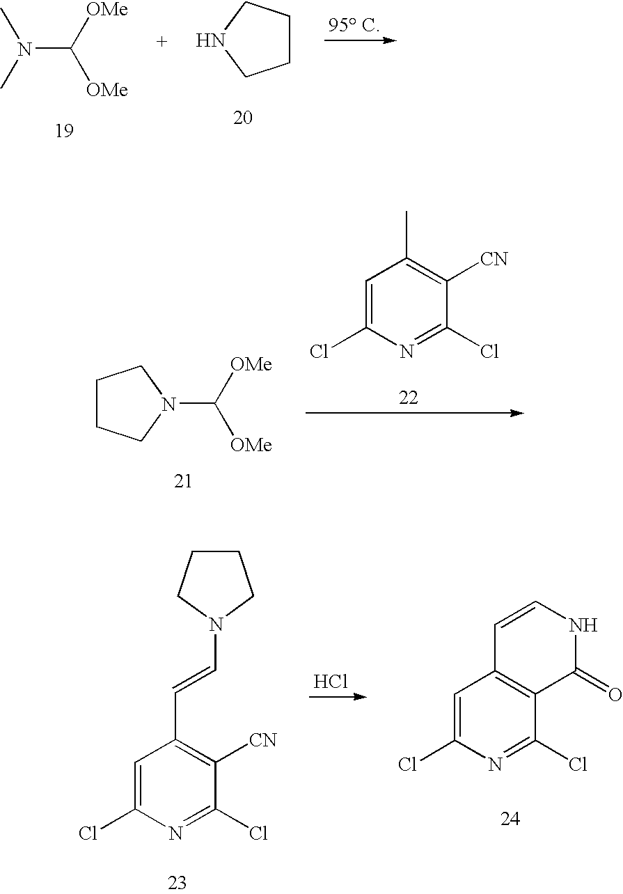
N(C([OMe])[OMe])(C)C.C1CC[HN]C1.C1CCN(C([OMe])[OMe])C1.C1=C(Cl)N=C(Cl)C([CN])=C1C.C1=C(Cl)N=C(Cl)C([CN])=C1C=CN1CCCC1.Cl.C1=C(Cl)N=C(Cl)C2=C1C=CNC2=O
